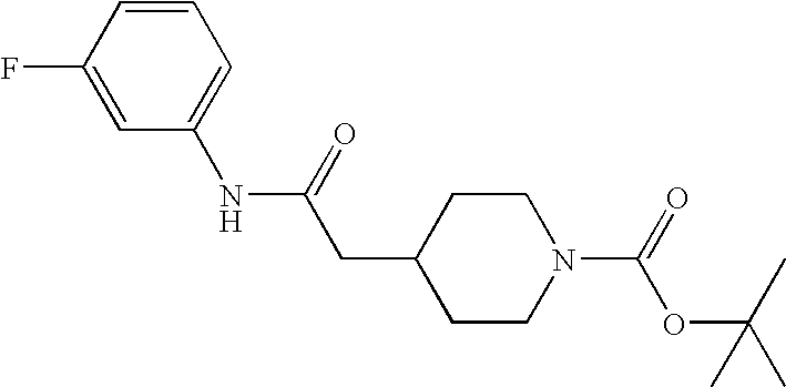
C1(F)=CC(NC(CC2CCN(C(=O)OC(C)(C)C)CC2)=O)=CC=C1
